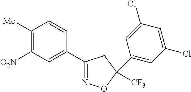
C1([Me])=C([O2N])C=C(C2=NOC(C3=CC(Cl)=CC(Cl)=C3)([CF3])C2)C=C1
